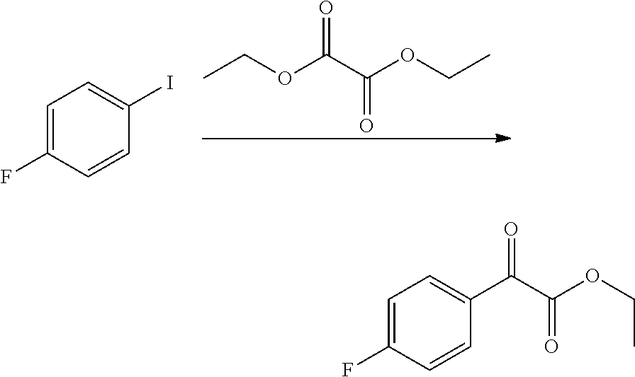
C1=C(F)C=CC(I)=C1.CCOC(C(OCC)=O)=O.C1=C(F)C=CC(C(C(OCC)=O)=O)=C1
